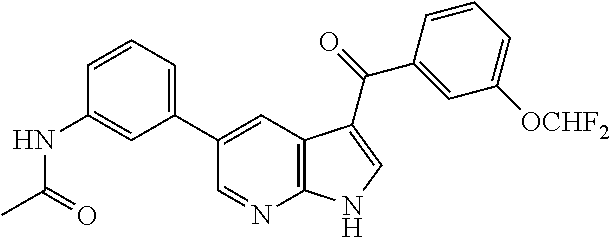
C1(C2=CC3=C(N=C2)NC=C3C(=O)C2=CC([OCHF2])=CC=C2)=CC=CC(NC(C)=O)=C1
